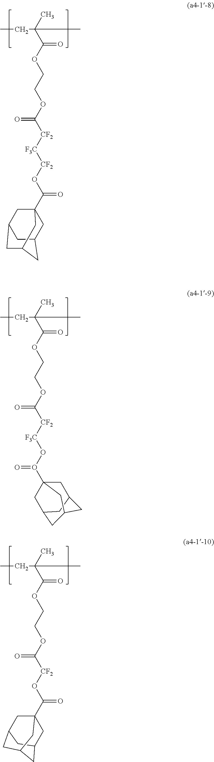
CCC(C)(C(OCCOC([CF2][F3C][CF2]OC(=O)C12CC3CC(CC(C1)C3)C2)=O)=O)C.CCC(C)(C(OCCOC([CF2][F3C]OO(=O)C12CC3CC(C1)CC(C2)C3)=O)=O)C.CCC(C)(C(OCCOC([CF2]OC(=O)C12CC3CC(CC(C1)C3)C2)=O)=O)C
